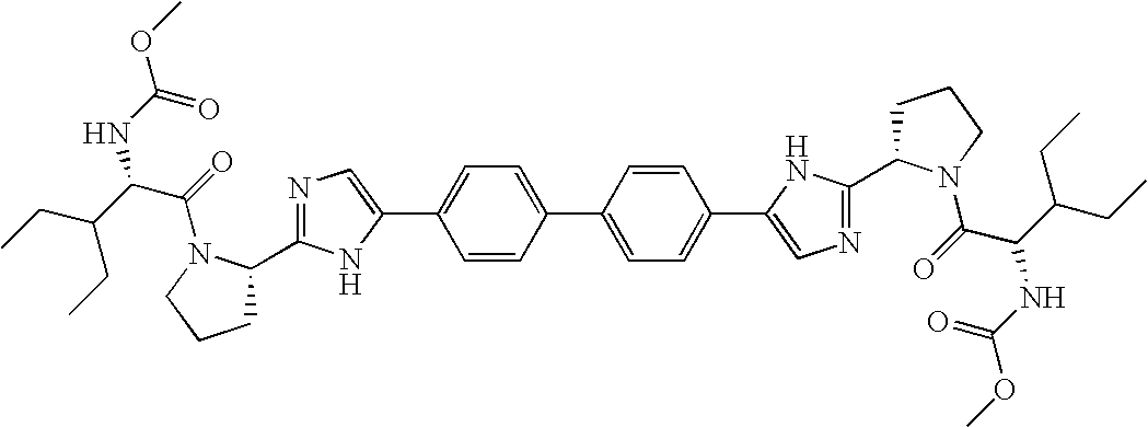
C1=CC(C2=CC=C(C3=CN=C(C4CCCN4C(=O)C(NC(OC)=O)C(CC)CC)N3)C=C2)=CC=C1C1=CN=C(C2CCCN2C(=O)C(C(CC)CC)NC(OC)=O)N1
